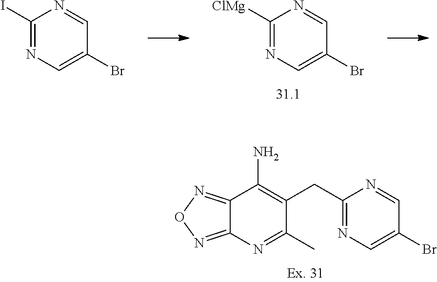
C12=NON=C1N=C(C)C(CC1=NC=C(Br)C=N1)=C2N.N1=C(I)N=CC(Br)=C1.N1=C([ClMg])N=CC(Br)=C1
